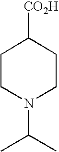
C1CN(C(C)C)CCC1[CO2H]
